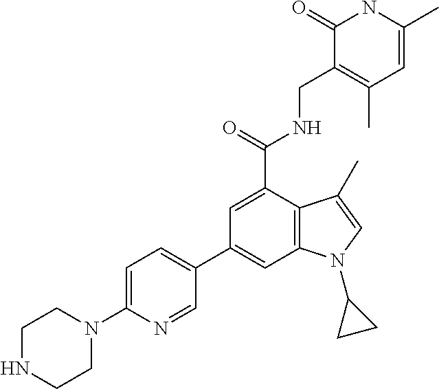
C12=C(C(C(=O)NCC3=C(C)C=C(C)NC3=O)=CC(C3=CC=C(N4CCNCC4)N=C3)=C1)C(C)=CN2C1CC1
